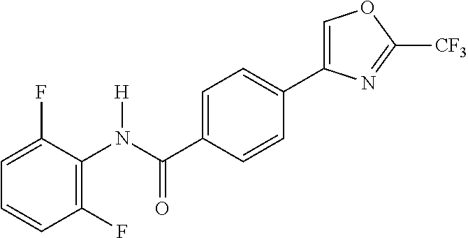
C1=C(F)C(N(C(C2=CC=C(C3=COC([CF3])=N3)C=C2)=O)[H])=C(F)C=C1
